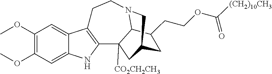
C1(OC)=C(OC)C=C2C(=C1)C1=C(N2)C2([CO2CH2CH3])C3N(CC1)CC(C2)CC3CCOC([(CH2)10CH3])=O
